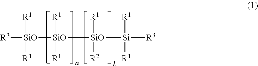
[R3][SiO]([R1])([R1])[SiO]([R1])([SiO]([Si]([R3])([R1])[R1])([R1])[R2])[R1]
